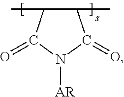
C1(C)C(C)C(=O)N([AR])C1=O
